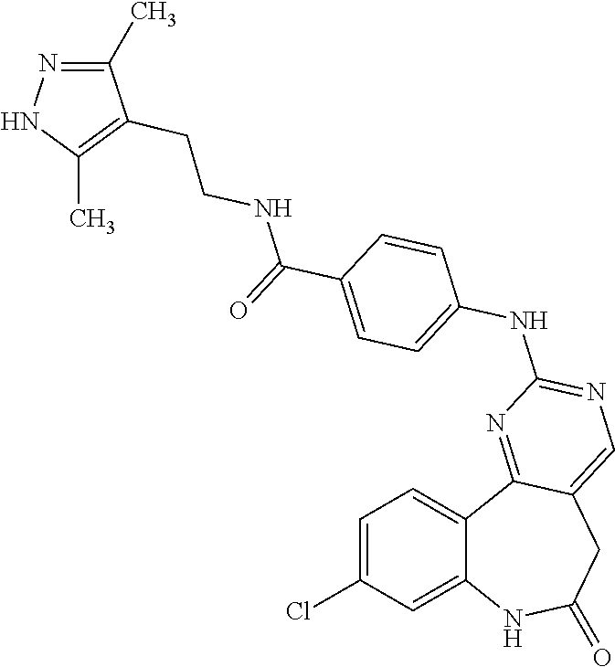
C1=C(Cl)C=C2C(=C1)C1=NC(NC3=CC=C(C(=O)NCCC4=C(C)NN=C4C)C=C3)=NC=C1CC(=O)N2
